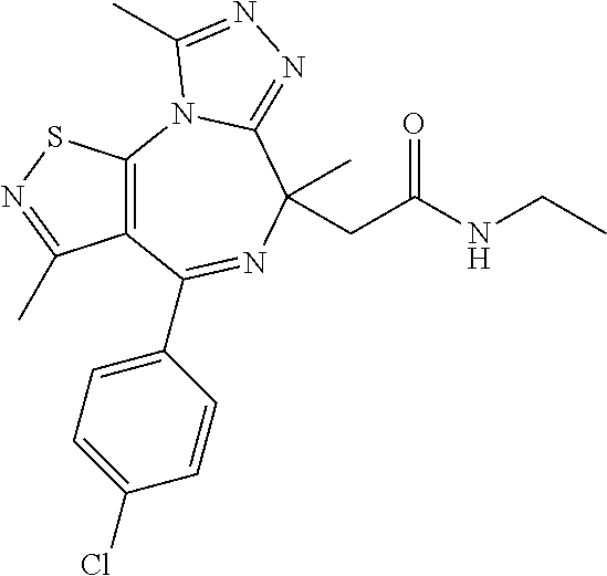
C12=C(N3C(=NN=C3C)C(CC(NCC)=O)(C)N=C1C1=CC=C(Cl)C=C1)SN=C2C
